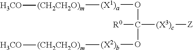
O(C(O[(X2)b][(CH2CH2O)m][H3CO])([R0])[(X3)c][Z])[(X1)a][(CH2CH2O)m][H3CO]
